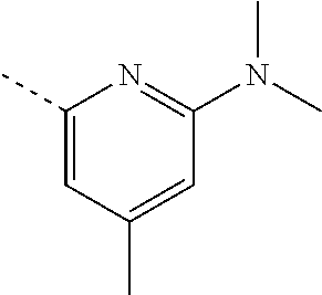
C1(C)=CC(C)=CC(N(C)C)=N1
